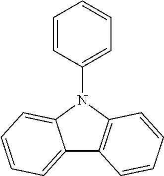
C12=CC=CC=C1N(C1=CC=CC=C1)C1=C2C=CC=C1
